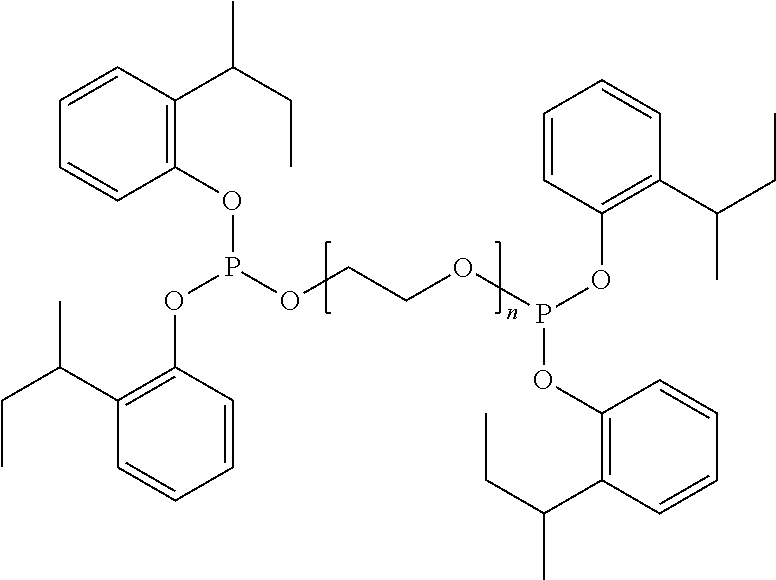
C1=CC=CC(OP(OC2=C(C(CC)C)C=CC=C2)OCCOP(OC2=C(C(CC)C)C=CC=C2)OC2=C(C(CC)C)C=CC=C2)=C1C(CC)C
